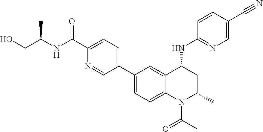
OCC(NC(C1=CC=C(C2=CC=C3C(=C2)C(NC2=NC=C(C#N)C=C2)CC(C)N3C(C)=O)C=N1)=O)C
